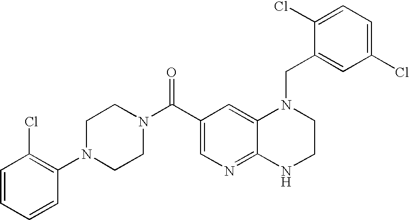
C12=NC=C(C(=O)N3CCN(C4=C(Cl)C=CC=C4)CC3)C=C1N(CC1=CC(Cl)=CC=C1Cl)CCN2
